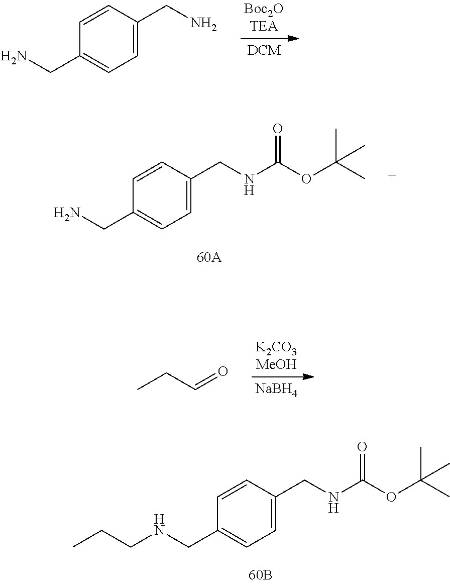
C1=C(CN)C=CC(CN)=C1.C1=C(CNC(OC(C)(C)C)=O)C=CC(CN)=C1.[NaBH4].CCC=O.C1=C(CNC(OC(C)(C)C)=O)C=CC(CNCCC)=C1
